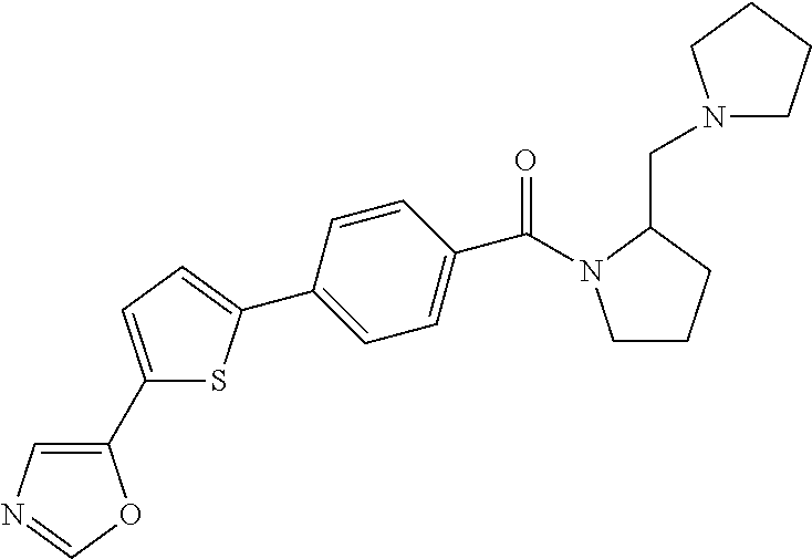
C1CCC(CN2CCCC2)N1C(=O)C1=CC=C(C2=CC=C(C3=CN=CO3)S2)C=C1
